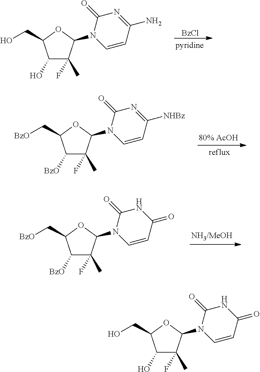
C1(O)C(C)(F)C(N2C=CC(N)=NC2=O)OC1CO.[BzCl].C1([BzO])C(C)(F)C(N2C=CC([NHBz])=NC2=O)OC1C[BzO].C1([BzO])C(C)(F)C(N2C=CC(=O)NC2=O)OC1C[BzO].C1(O)C(C)(F)C(N2C=CC(=O)NC2=O)OC1CO
